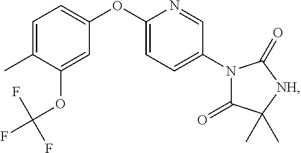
C1=C(OC2=CC=C(C)C(OC(F)(F)F)=C2)N=CC(N2C(=O)C(C)(C)[NH]C2=O)=C1
